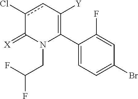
C1(C2=C([Y])cc(Cl)C(=[X])N2CC(F)F)=CC=C(Br)C=C1F
